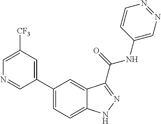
C1([CF3])=CN=CC(C2=CC=C3C(=C2)C(C(NC2=CN=NC=C2)=O)=NN3)=C1
